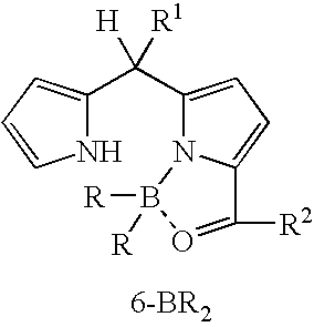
N1C(C(C2=CC=C3N2B([R])([R])O=C3[R2])([H])[R1])=CC=C1
